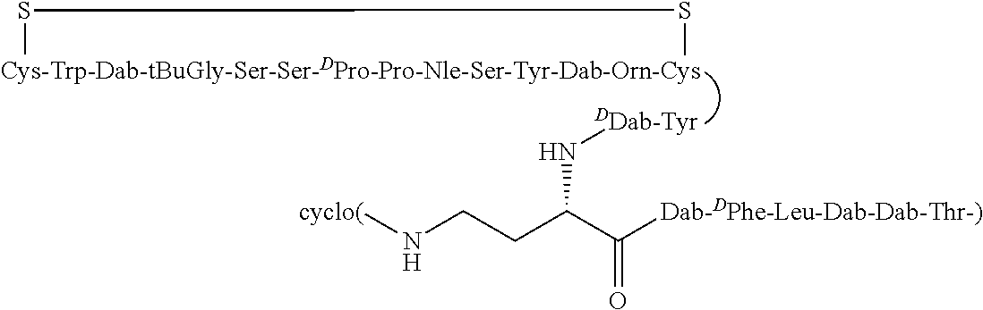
[Cys-Trp-Dab-tBuGly-Ser-Ser-DPro-Pro-Nle-Ser-Tyr-Dab-Orn-Cys]1SS1.[DDab-Tyr]NC(CCN[cyclo(])C([Dab-DPhe-Leu-Dab-Dab-Thr-)])=O
